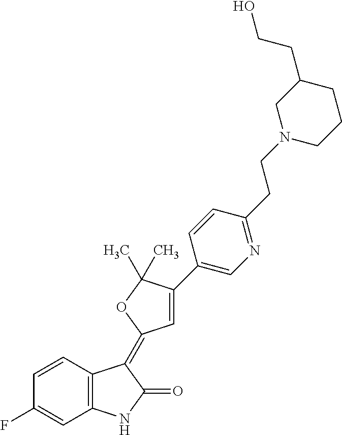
C1=CC2=C(C=C1F)NC(=O)C2=C1C=C(C2=CN=C(CCN3CCCC(CCO)C3)C=C2)C(C)(C)O1
